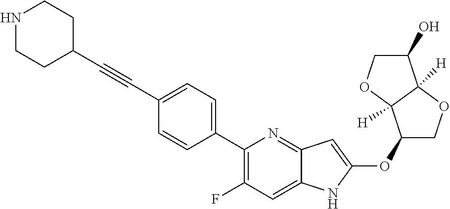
C1(OC2=CC3=NC(C4=CC=C(C#CC5CCNCC5)C=C4)=C(F)C=C3N2)COC2([H])C1([H])OCC2O
